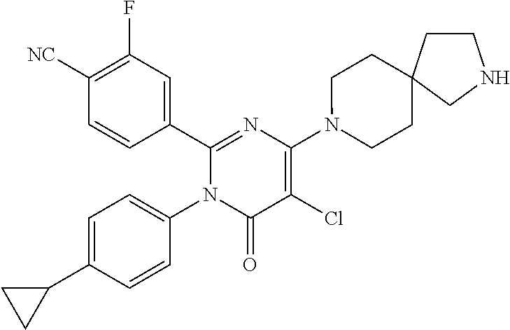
C1(C2=CC(F)=C([CN])C=C2)=NC(N2CCC3(CC2)CCNC3)=C(Cl)C(=O)N1C1=CC=C(C2CC2)C=C1
